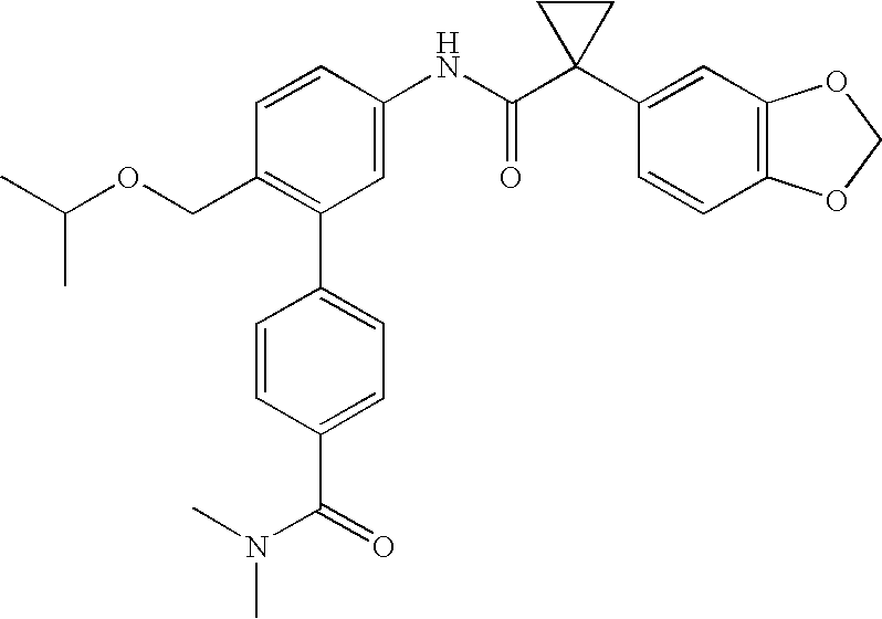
C1(NC(C2(C3=CC4=C(C=C3)OCO4)CC2)=O)=CC(C2=CC=C(C(N(C)C)=O)C=C2)=C(COC(C)C)C=C1
